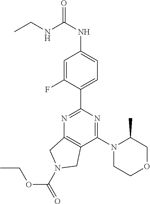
C1(C2=NC3=C(C(N4CCOCC4C)=N2)CN(C(=O)OCC)C3)=CC=C(NC(NCC)=O)C=C1F
